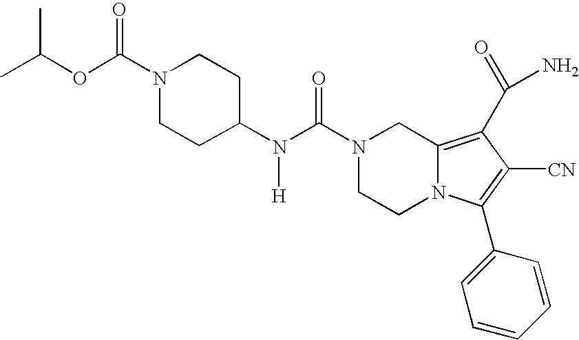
N1(C(N([H])C2CCN(C(OC(C)C)=O)CC2)=O)CCN2C(=C(C(N)=O)C([CN])=C2C2=CC=CC=C2)C1
